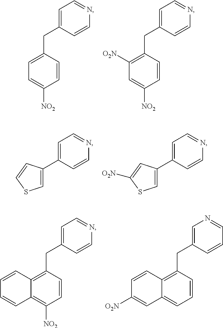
C1=C(CC2=CC=C([NO2])C=C2)C=CN=C1.C1=C(CC2=C([O2N])C=C([NO2])C=C2)C=CN=C1.C1=C(C2=CSC=C2)C=CN=C1.C1=C(C2=CSC([O2N])=C2)C=CN=C1.C1=C(CC2=C3C(=CC=C2)C=C([O2N])C=C3)C=CC=N1.C1=C(CC2=C3C(=C([NO2])C=C2)C=CC=C3)C=CN=C1
